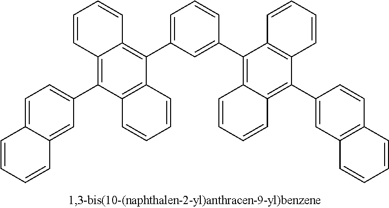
C1(C2=C3C(=C(C4=CC=C5C(=C4)C=CC=C5)C4=C2C=CC=C4)C=CC=C3)=CC=CC(C2=C3C(=C(C4=CC5=C(C=C4)C=CC=C5)C4=C2C=CC=C4)C=CC=C3)=C1
